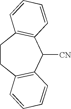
C1CC2=C(C([CN])C3=C1C=CC=C3)C=CC=C2
